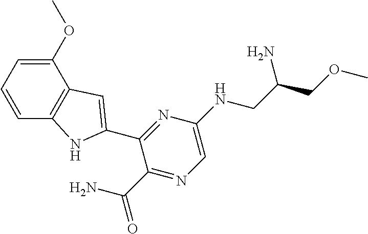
C1=C(OC)C2=C(C=C1)NC(C1=NC(NCC(COC)N)=CN=C1C(=O)N)=C2
